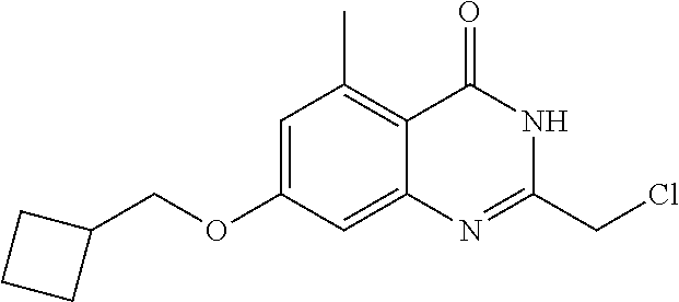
C(C1CCC1)OC1=CC(C)=C2C(=C1)N=C(CCl)NC2=O
